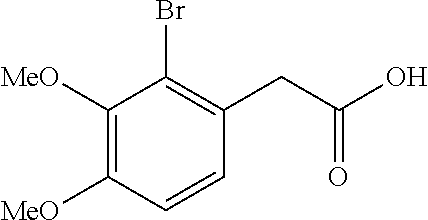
C1([MeO])=C([MeO])C=CC(CC(O)=O)=C1Br
